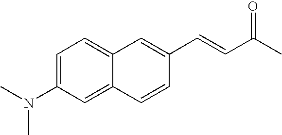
C12=CC=C(N(C)C)C=C1C=CC(C=CC(C)=O)=C2
